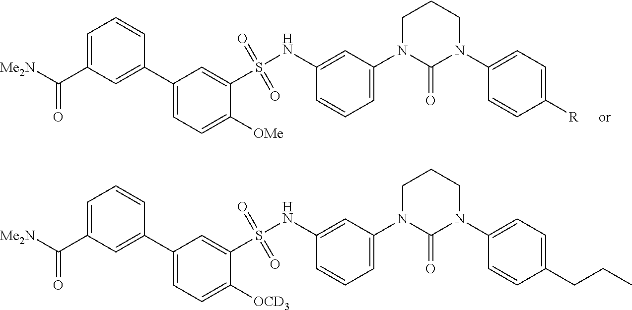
C1(C2=CC=C([OMe])C(S(NC3=CC(N4C(=O)N(C5=CC=C([R])C=C5)CCC4)=CC=C3)(=O)=O)=C2)=CC(C([Me2N])=O)=CC=C1.C1(C2=CC=C([OCD3])C(S(NC3=CC(N4C(=O)N(C5=CC=C(CCC)C=C5)CCC4)=CC=C3)(=O)=O)=C2)=CC(C([Me2N])=O)=CC=C1
